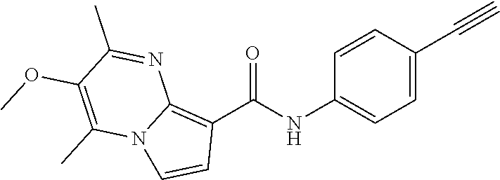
C1=CC(C#C)=CC=C1NC(C1=C2N(C=C1)C(C)=C(OC)C(C)=N2)=O
